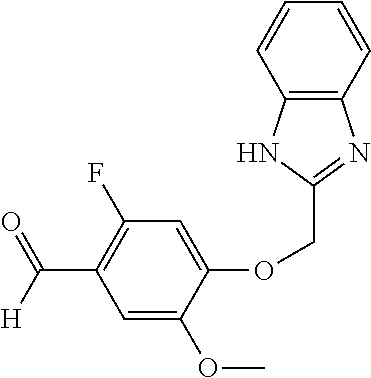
C1=C(OC)C(OCC2=NC3=C(N2)C=CC=C3)=CC(F)=C1C([H])=O
